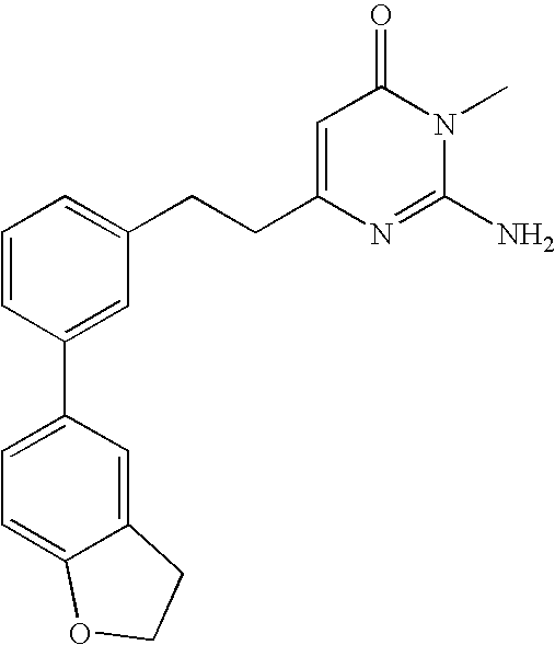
C1=CC(C2=CC=C3C(=C2)CCO3)=CC(CCC2=CC(=O)N(C)C(N)=N2)=C1
